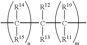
CC([R14])([R15])C([R12])([R13])C([R10])([R11])C
